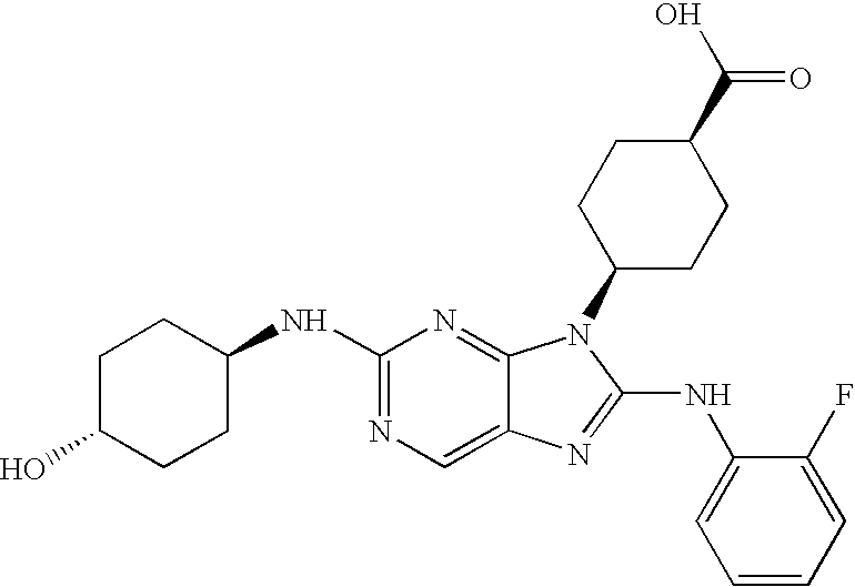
C1(NC2=NC=C3C(=N2)N(C2CCC(C(O)=O)CC2)C(NC2=CC=CC=C2F)=N3)CCC(O)CC1
